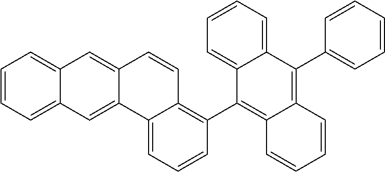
C1=CC=C2C(=C1)C=C1C(=C2)C2=CC=CC(C3=C4C(=C(C5=CC=CC=C5)C5=CC=CC=C53)C=CC=C4)=C2C=C1
